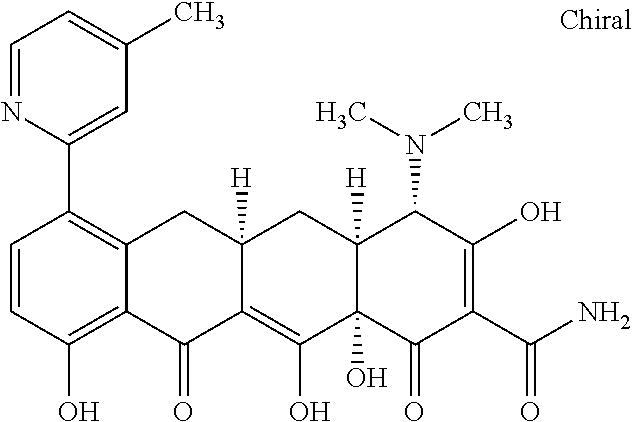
C12([H])C(O)(C(=O)C(C(N)=O)=C(O)C1N(C)C)C(O)=C1C([H])(C2)CC2=C(C3=CC(C)=CC=N3)C=CC(O)=C2C1=O
